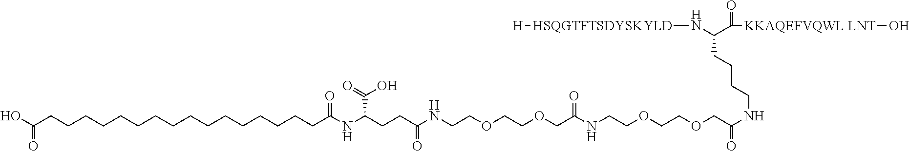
OC(CCCCCCCCCCCCCCCCC(=O)NC(C(=O)O)CCC(NCCOCCOCC(=O)NCCOCCOCC(NCCCCC(N[HSQGTFTSDYSKYLD][H])C(=O)[KKAQEFVQWL LNT]O)=O)=O)=O
